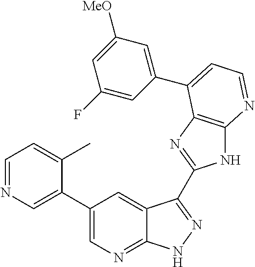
C1(C2=CN=CC=C2C)=CN=C2C(=C1)C(C1=NC3=C(N1)N=CC=C3C1=CC([MeO])=CC(F)=C1)=NN2
